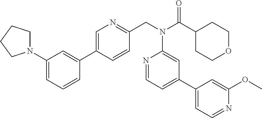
C1(N2CCCC2)=CC=CC(C2=CN=C(CN(C(C3CCOCC3)=O)C3=CC(C4=CC=NC(OC)=C4)=CC=N3)C=C2)=C1
